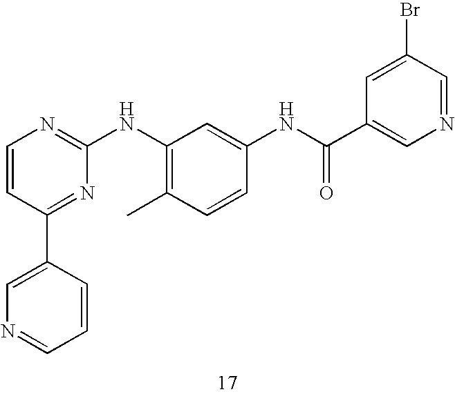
C1=CC(C2=CN=CC=C2)=NC(NC2=C(C)C=CC(NC(=O)C3=CN=CC(Br)=C3)=C2)=N1
